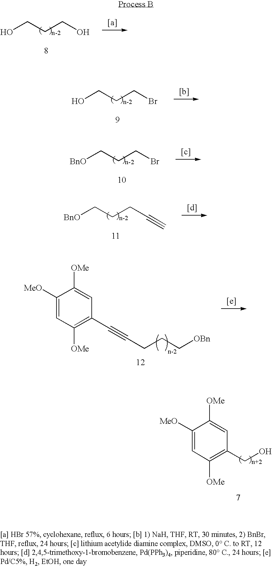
OCCCO.OCCCBr.[BnO]CCCBr.[BnO]CCCC#C.C1([MeO])=CC([OMe])=C(C#CCCC[OBn])C=C1[OMe].C1([MeO])=CC([OMe])=C(CO)C=C1[OMe]
